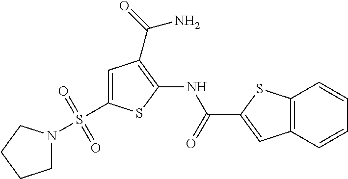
C1=C(S(N2CCCC2)(=O)=O)SC(NC(=O)C2=CC3=C(S2)C=CC=C3)=C1C(=O)N
